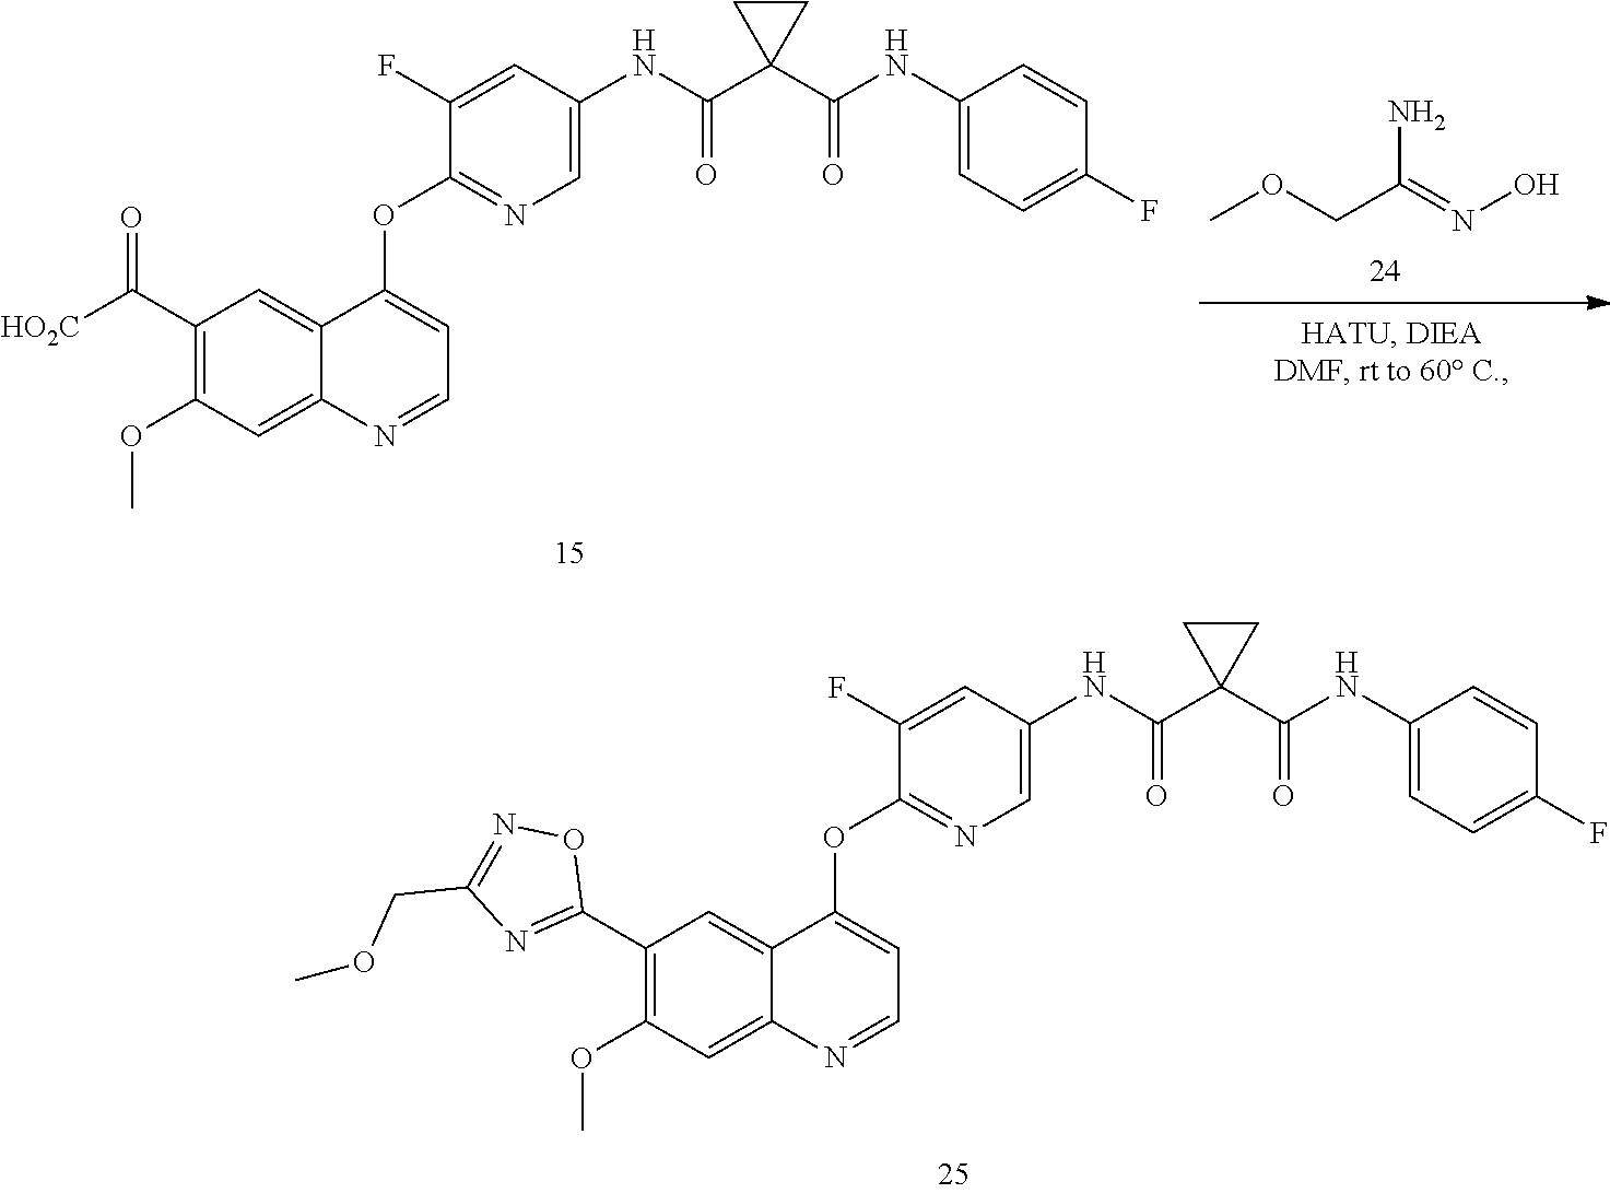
[HO2C]C(C1=C(OC)C=C2C(=C1)C(OC1=NC=C(NC(C3(C(NC4=CC=C(F)C=C4)=O)CC3)=O)C=C1F)=CC=N2)=O.COCC(=NO)N.C1(C2=NC(COC)=NO2)=C(OC)C=C2C(=C1)C(OC1=NC=C(NC(C3(C(NC4=CC=C(F)C=C4)=O)CC3)=O)C=C1F)=CC=N2
